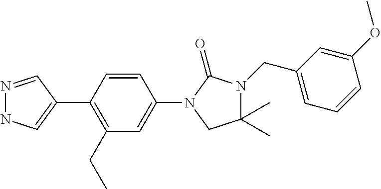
N1=CC(C2=C(CC)C=C(N3C(=O)N(CC4=CC=CC(OC)=C4)C(C)(C)C3)C=C2)=CN1
